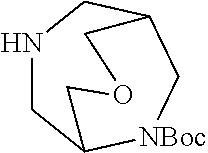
N1CC2[NBoc]CC(C1)COC2
